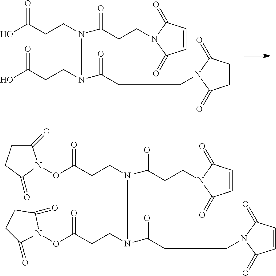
OC(CCN(C(=O)CCN1C(=O)C=CC1=O)N(CCC(O)=O)C(=O)CCN1C(=O)C=CC1=O)=O.O(C(CCN(C(=O)CCN1C(=O)C=CC1=O)N(CCC(ON1C(=O)CCC1=O)=O)C(=O)CCN1C(=O)C=CC1=O)=O)N1C(=O)CCC1=O
